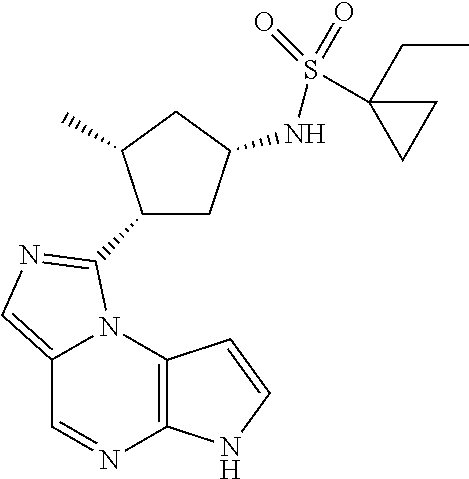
C12=C(N3C(=CN=C3C3CC(NS(=O)(=O)C4(CC)CC4)CC3C)C=N1)C=CN2
